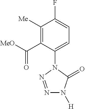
C1([Me])=C(C([MeO])=O)C(N2N=NN([H])C2=O)=CC=C1F
